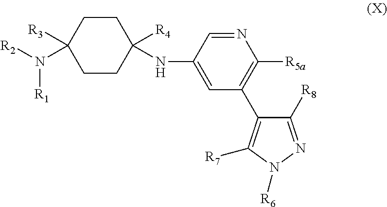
C1CC([R4])(NC2=CC(C3=C([R7])N([R6])N=C3[R8])=C([R5a])N=C2)CCC1([R3])N([R2])[R1]
